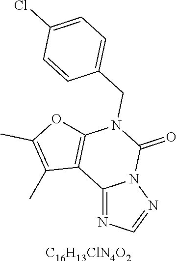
C12=NC=NN1C(=O)N(CC1=CC=C(Cl)C=C1)C1=C2C(C)=C(C)O1.[C16H13ClN4O2]
